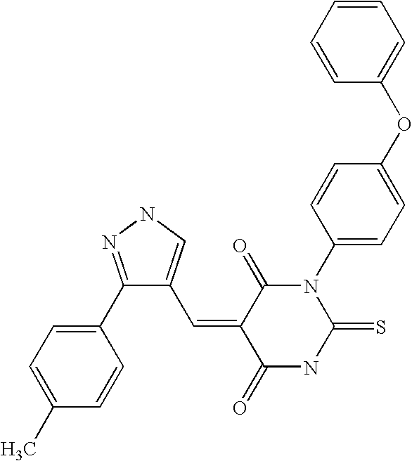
C1(C2=CC=C(C)C=C2)=NNC=C1C=C1C(=O)NC(=S)N(C2=CC=C(OC3=CC=CC=C3)C=C2)C1=O
